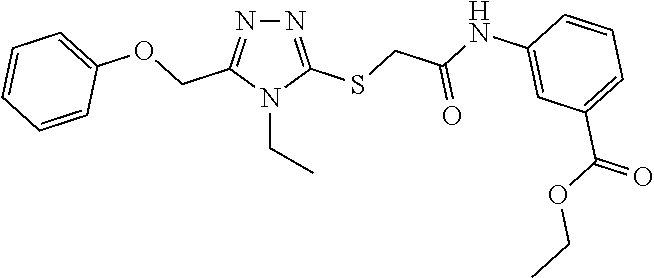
N1=C(SCC(NC2=CC(C(OCC)=O)=CC=C2)=O)N(CC)C(COC2=CC=CC=C2)=N1
